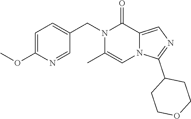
C1=C(OC)N=CC(CN2C(C)=CN3C(=CN=C3C3CCOCC3)C2=O)=C1
